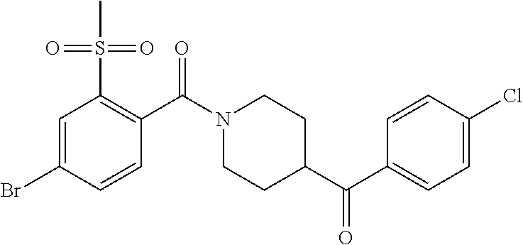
C1=C(Br)C=CC(C(N2CCC(C(=O)C3=CC=C(Cl)C=C3)CC2)=O)=C1S(C)(=O)=O
